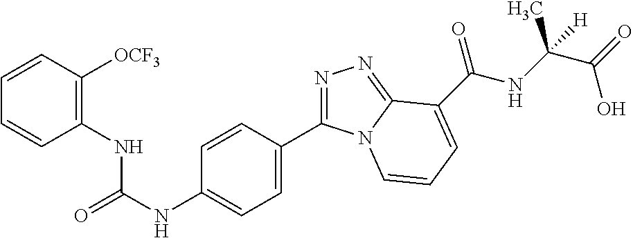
C1=CC([OCF3])=C(NC(NC2=CC=C(C3=NN=C4N3C=CC=C4C(NC(C(=O)O)(C)[H])=O)C=C2)=O)C=C1
